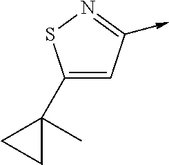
C1(C2(C)CC2)=CC(->C)=NS1
